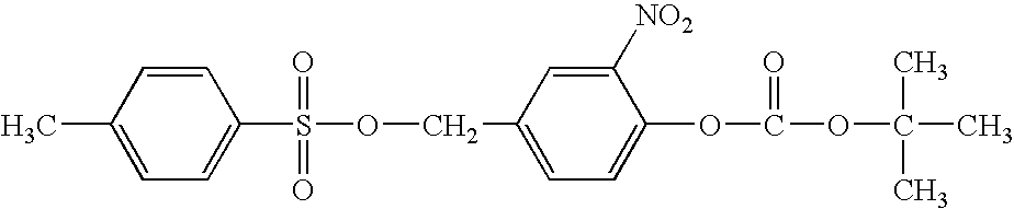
C1=CC(C)=CC=C1S(OCC1=CC=C(OC(OC(C)(C)C)=O)C([NO2])=C1)(=O)=O
